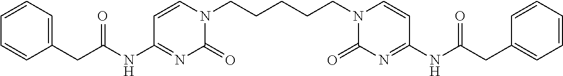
C1=CC=C(CC(=O)NC2=NC(=O)N(CCCCCN3C(=O)N=C(NC(CC4=CC=CC=C4)=O)C=C3)C=C2)C=C1
